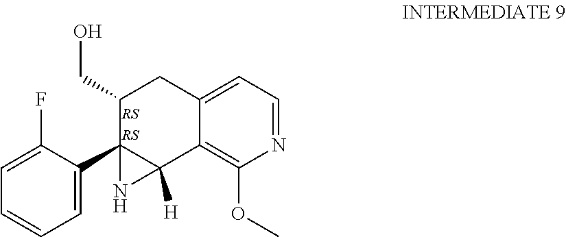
C1=C2C(=C(OC)N=C1)C1([H])C(C3=CC=CC=C3F)(C(CO)C2)N1
